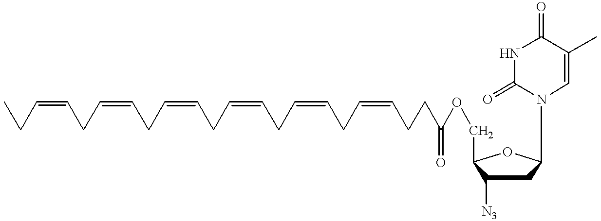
CCC=CCC=CCC=CCC=CCC=CCC=CCCC(OCC1C([N3])CC(N2C=C(C)C(=O)NC2=O)O1)=O
